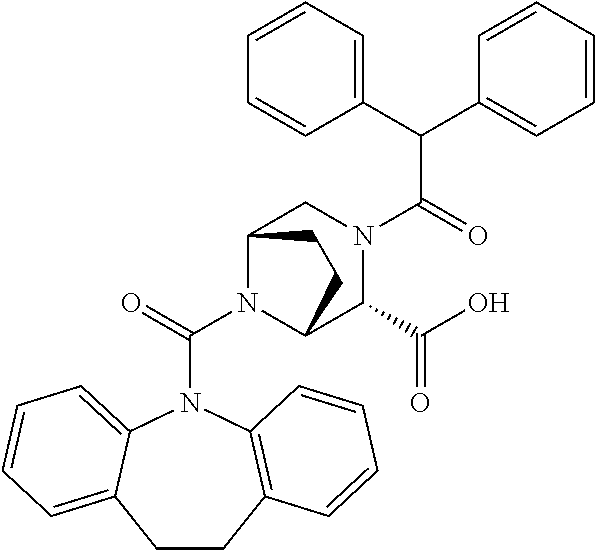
C(C(=O)N1CC2N(C(=O)N3C4=CC=CC=C4CCC4=C3C=CC=C4)C(C1C(O)=O)CC2)(C1=CC=CC=C1)C1=CC=CC=C1
